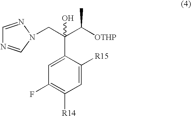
C1(F)=C([R14])C=C([R15])C(C(C(C)[OTHP])(CN2C=NC=N2)O)=C1
